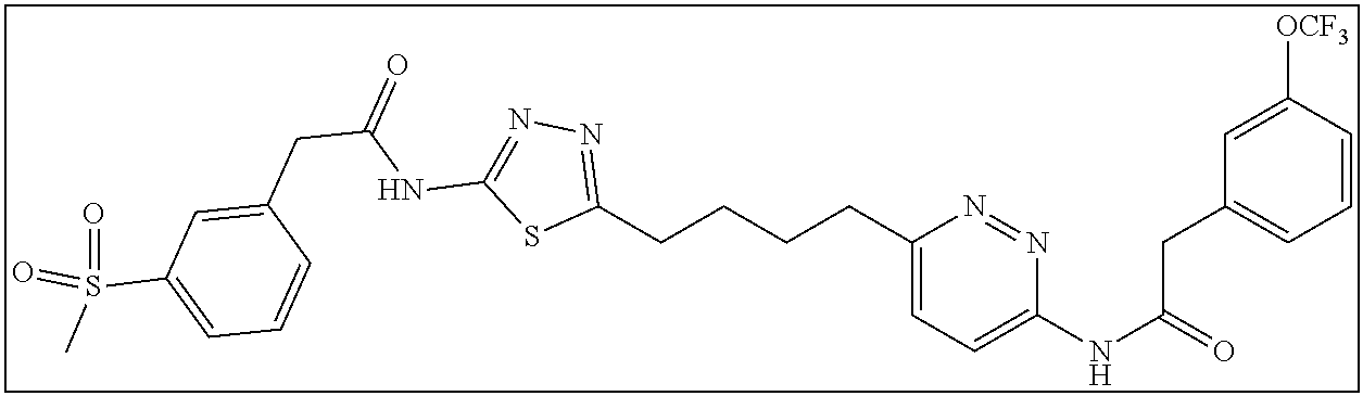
C1(CCCCC2=CC=C(NC(=O)CC3=CC=CC([OCF3])=C3)N=N2)=NN=C(NC(CC2=CC(S(C)(=O)=O)=CC=C2)=O)S1
